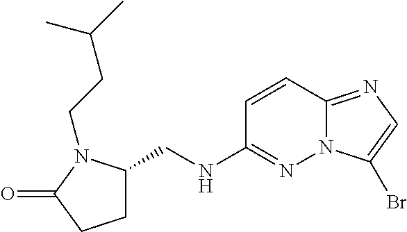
C1=CC2=NC=C(Br)N2N=C1NCC1CCC(=O)N1CCC(C)C
